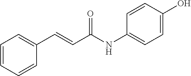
C(C(NC1=CC=C(O)C=C1)=O)=CC1=CC=CC=C1
